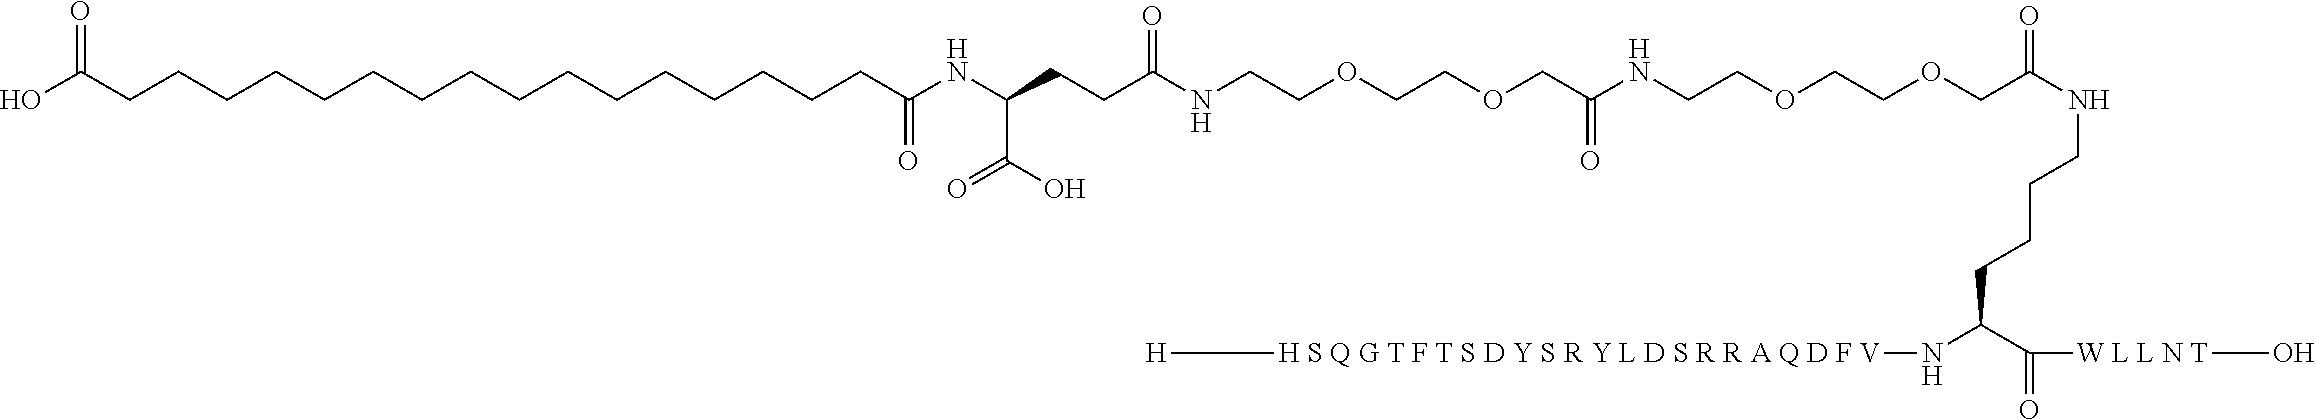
O(CCOCCNC(COCCOCCNC(CCC(NC(CCCCCCCCCCCCCCCCC(O)=O)=O)C(O)=O)=O)=O)CC(NCCCCC(N[H S Q G T F T S D Y S R Y L D S R R A Q D F V][H])C(=O)[W L L N T]O)=O
